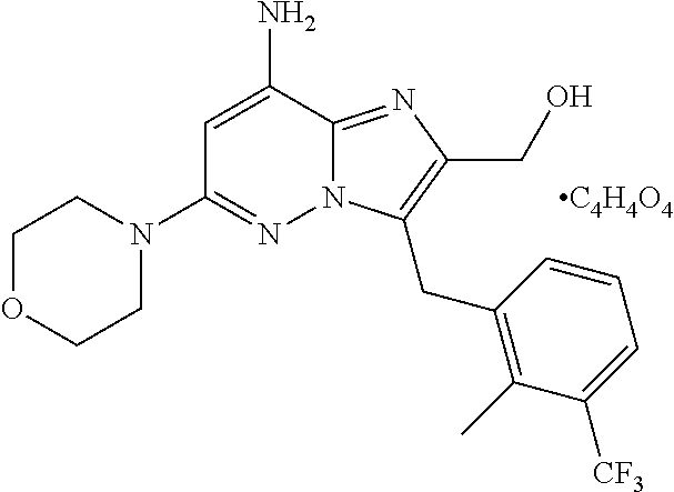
C1OCCN(C2=NN3C(=NC(CO)=C3CC3=C(C)C([CF3])=CC=C3)C(N)=C2)C1.[C4H4O4]
